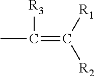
CC(=C([R1])[R2])[R3]
